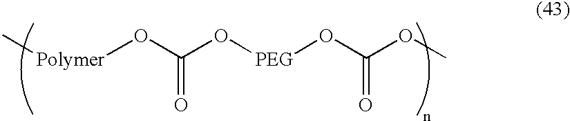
C[Polymer]OC(O[PEG]OC(=O)OC)=O
